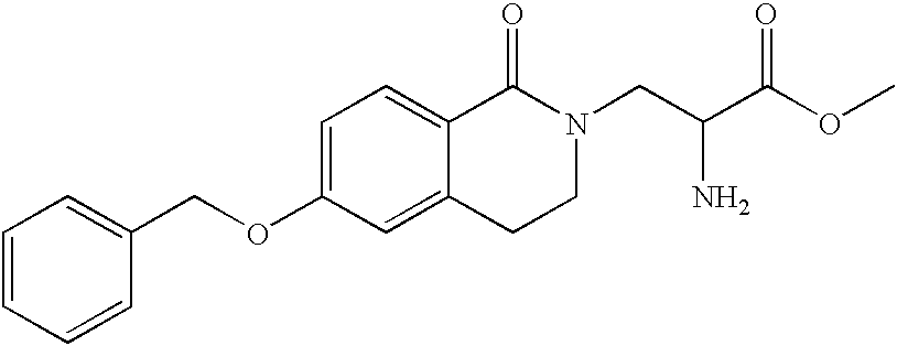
C1(OCC2=CC=CC=C2)=CC=C2C(=C1)CCN(CC(N)C(OC)=O)C2=O
